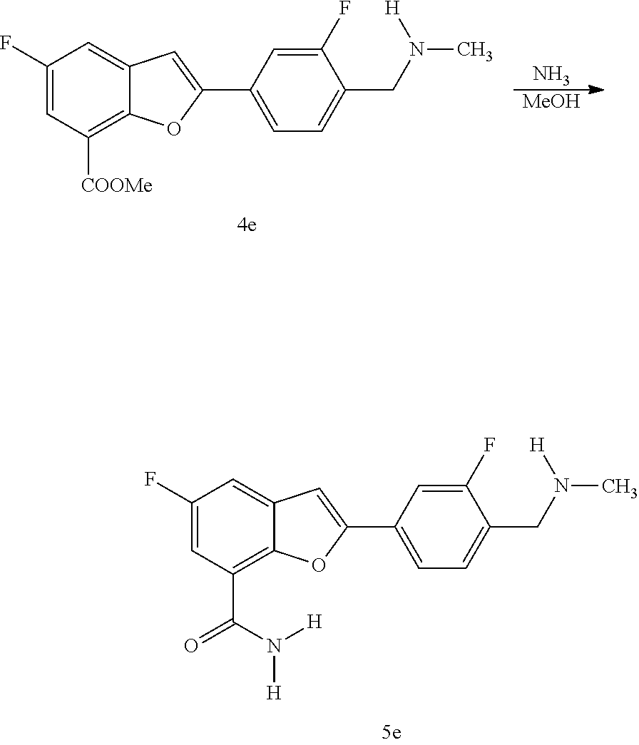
C1(F)=CC([COOMe])=C2C(=C1)C=C(C1=CC=C(CN(C)[H])C(F)=C1)O2.N.[MeOH].C1(F)=CC(C(N([H])[H])=O)=C2C(=C1)C=C(C1=CC=C(CN(C)[H])C(F)=C1)O2
